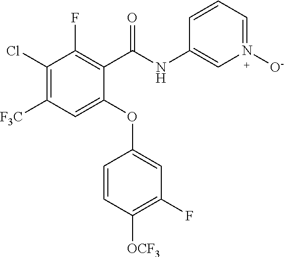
C1(C(NC2=CN([O-])=CC=C2)=O)=C(F)C(Cl)=C([F3C])C=C1OC1=CC(F)=C([OCF3])C=C1
